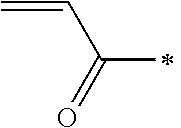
C(C)(=O)C=C
